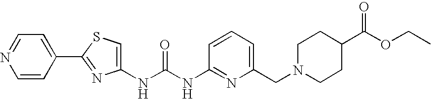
C1(NC(NC2=NC(CN3CCC(C(OCC)=O)CC3)=CC=C2)=O)=CSC(C2=CC=NC=C2)=N1
